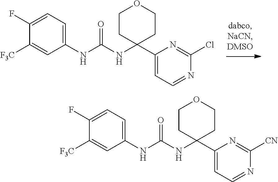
C1(C2(NC(NC3=CC=C(F)C([F3C])=C3)=O)CCOCC2)=CC=NC(Cl)=N1.C1(C2(NC(NC3=CC=C(F)C([F3C])=C3)=O)CCOCC2)=CC=NC([CN])=N1
